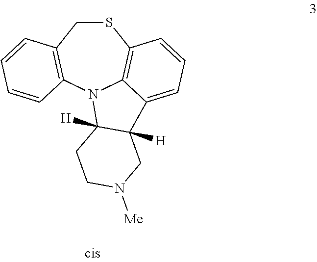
S1CC2=C(N3C4=C1C=CC=C4C1([H])C3([H])CCN([Me])C1)C=CC=C2
